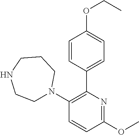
C1=CC(C2=C(N3CCNCCC3)C=CC(OC)=N2)=CC=C1OCC
